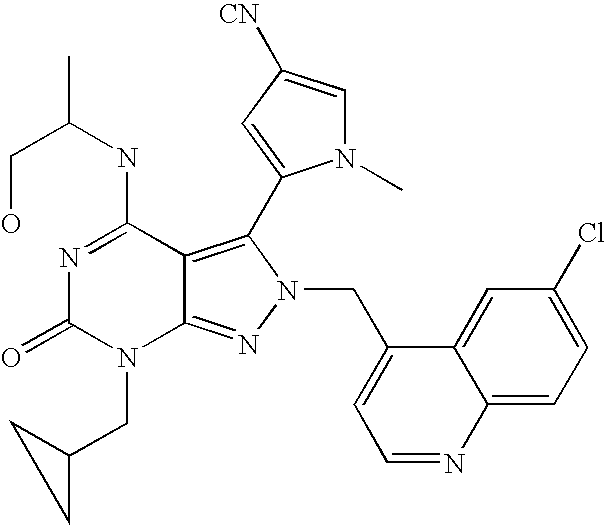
N1=C(NC(CO)C)C2=C(C3=CC([CN])=CN3C)N(CC3=CC=NC4=CC=C(Cl)C=C34)N=C2N(CC2CC2)C1=O
